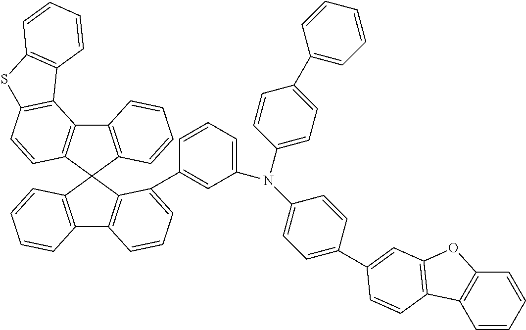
C12=C(C3(C4=C1C1=C(C=C4)SC4=C1C=CC=C4)C1=C(C4=C3C(C3=CC(N(C5=CC=C(C6=CC=CC=C6)C=C5)C5=CC=C(C6=CC7=C(C8=C(C=CC=C8)O7)C=C6)C=C5)=CC=C3)=CC=C4)C=CC=C1)C=CC=C2
